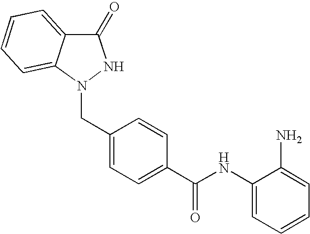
C1(NC(C2=CC=C(CN3NC(=O)C4=CC=CC=C34)C=C2)=O)=CC=CC=C1N
